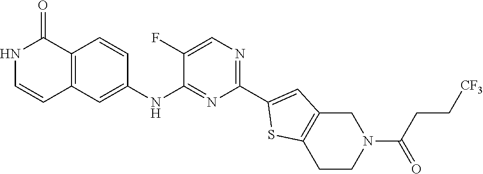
N1C=CC2=C(C1=O)C=CC(NC1=NC(C3=CC4=C(S3)CCN(C(CC[CF3])=O)C4)=NC=C1F)=C2
